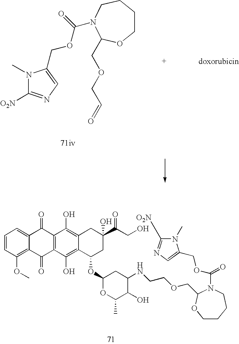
C1COC(COCC=O)N(C(=O)OCC2=CN=C([O2N])N2C)CC1.C1=CC(OC)=C2C(=C1)C(=O)C1=C(C2=O)C(O)=C2C(=C1O)CC(C(CO)=O)(O)CC2OC1OC(C)C(O)C(NCCOCC2N(C(OCC3=CN=C([O2N])N3C)=O)CCCCO2)C1
